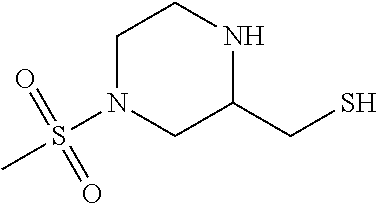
C1(CS)NCCN(S(C)(=O)=O)C1
